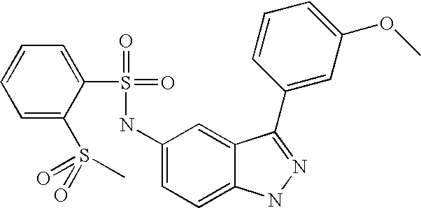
C1=CC=C(S(=O)(=O)C)C(S(=O)(=O)NC2=CC=C3C(=C2)C(C2=CC(OC)=CC=C2)=NN3)=C1
